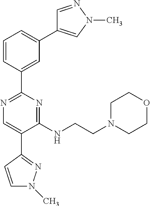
C1=CC(C2=NC=C(C3=NN(C)C=C3)C(NCCN3CCOCC3)=N2)=CC(C2=CN(C)N=C2)=C1
